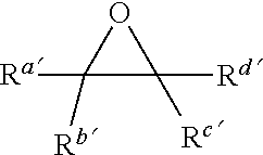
C1([Rd])([Rc])C([Ra])([Rb])O1
